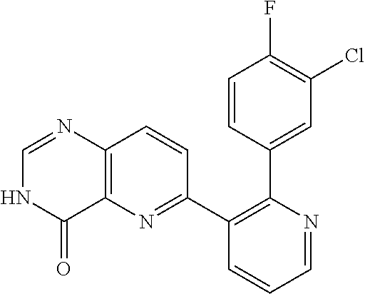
C1=CC(C2=C(C3=NC4=C(C=C3)N=CNC4=O)C=CC=N2)=CC(Cl)=C1F
